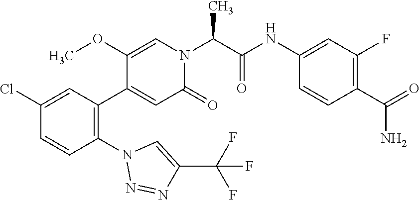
COC1=CN(C(C(=O)NC2=CC(F)=C(C(N)=O)C=C2)C)C(=O)C=C1C1=C(N2N=NC(C(F)(F)F)=C2)C=CC(Cl)=C1
